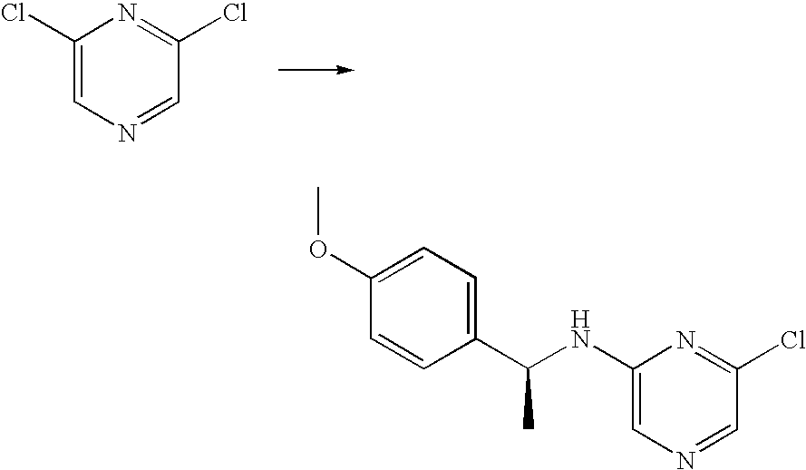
C1(Cl)=CN=CC(Cl)=N1.C1(NC(C2=CC=C(OC)C=C2)C)=CN=CC(Cl)=N1
